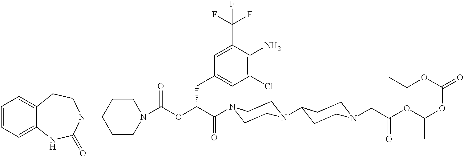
C1(N2CCC3=CC=CC=C3NC2=O)CCN(C(OC(C(=O)N2CCN(C3CCN(CC(OC(OC(=O)OCC)C)=O)CC3)CC2)CC2=CC(Cl)=C(N)C(C(F)(F)F)=C2)=O)CC1
